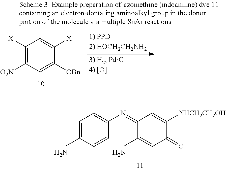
C1([X])=C([O2N])C=C([OBn])C([X])=C1.C1=C(N)C=CC(N=C2C(N)=CC(=O)C([NHCH2CH2OH])=C2)=C1
